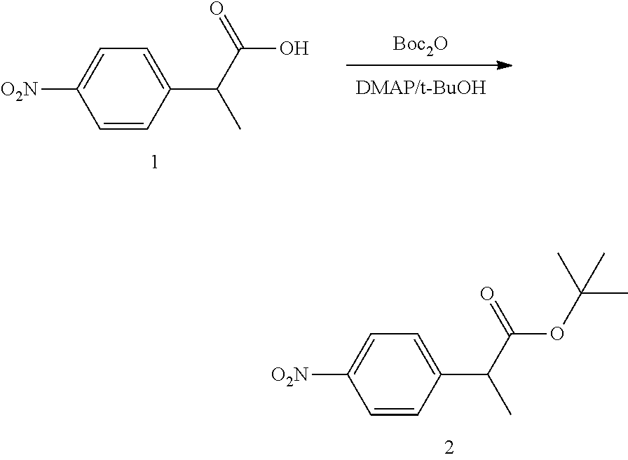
C1=CC(C(C(=O)OC(C)(C)C)C)=CC=C1[O2N].[Boc2O].C1=CC(C(C(=O)O)C)=CC=C1[O2N]
